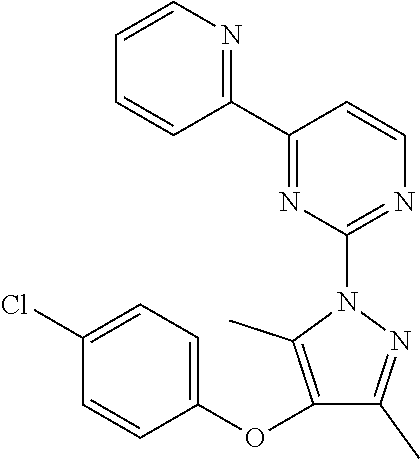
C1(C2=NC(N3C(C)=C(OC4=CC=C(Cl)C=C4)C(C)=N3)=NC=C2)=NC=CC=C1
